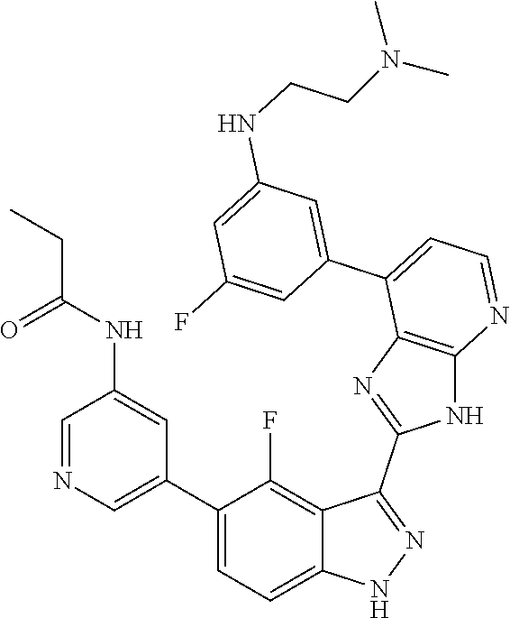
C1=NC=C(C2=CC=C3C(=C2F)C(C2=NC4=C(N2)N=CC=C4C2=CC(NCCN(C)C)=CC(F)=C2)=NN3)C=C1NC(=O)CC
